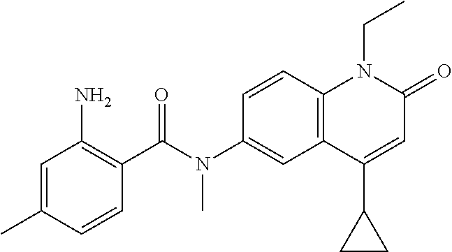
N(C1=CC2=C(C=C1)N(CC)C(=O)C=C2C1CC1)(C(C1=C(N)C=C(C)C=C1)=O)C
